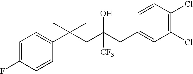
C1=CC(C(CC(CC2=CC(Cl)=C(Cl)C=C2)([CF3])O)(C)C)=CC=C1F
